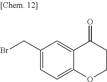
C1(CBr)=CC=C2C(=C1)C(=O)CCO2
